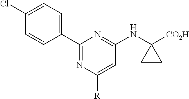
C1(Cl)=CC=C(C2=NC([R])=CC(NC3([CO2H])CC3)=N2)C=C1
